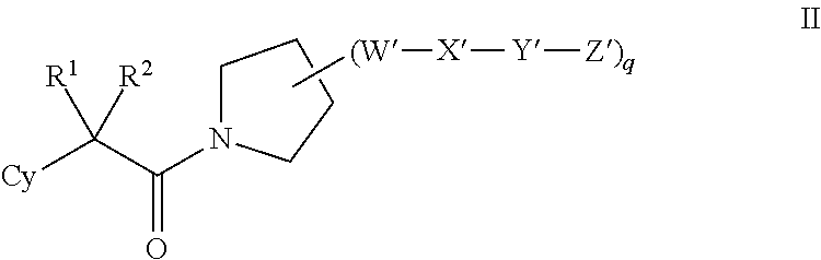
C[(W][X][Y][Z)q].C1CCCN1C(=O)C([R2])([R1])[Cy]
